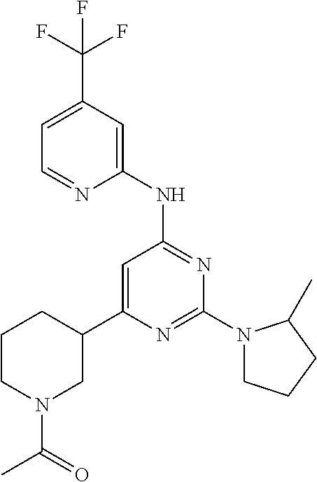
C1=C(C(F)(F)F)C=C(NC2=NC(N3CCCC3C)=NC(C3CCCN(C(=O)C)C3)=C2)N=C1
